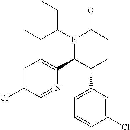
N1(C(CC)CC)C(C2=CC=C(Cl)C=N2)C(C2=CC=CC(Cl)=C2)CCC1=O
